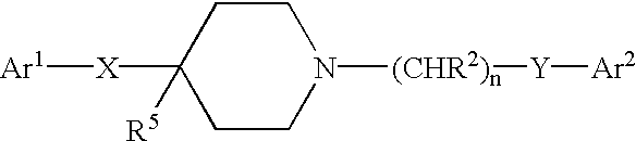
C1CN([(CHR2)n][Y][Ar2])CCC1([X][Ar1])[R5]
